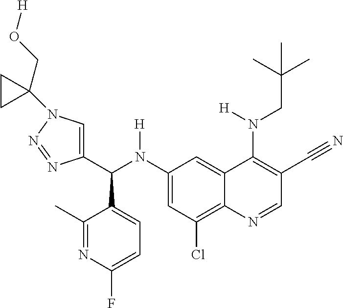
C1(N(C(C2=CN(C3(CO[H])CC3)N=N2)C2=CC=C(F)N=C2C)[H])=CC(Cl)=C2C(=C1)C(N(CC(C)(C)C)[H])=C(C#N)C=N2
